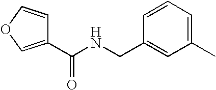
C1(C)=CC=CC(CNC(C2=COC=C2)=O)=C1
